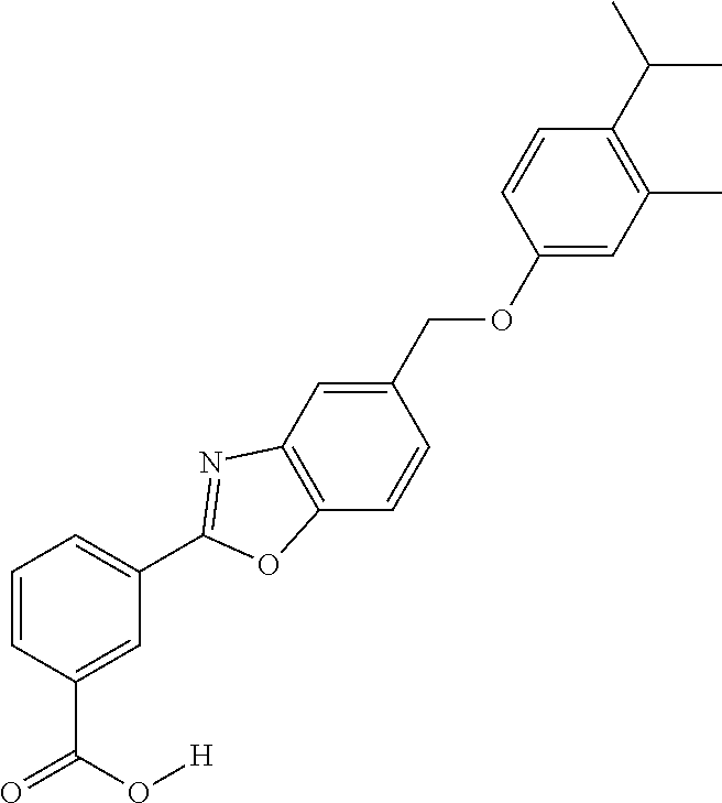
C1=C(C(O[H])=O)C=CC=C1C1=NC2=C(C=CC(COC3=CC(C)=C(C(C)C)C=C3)=C2)O1
